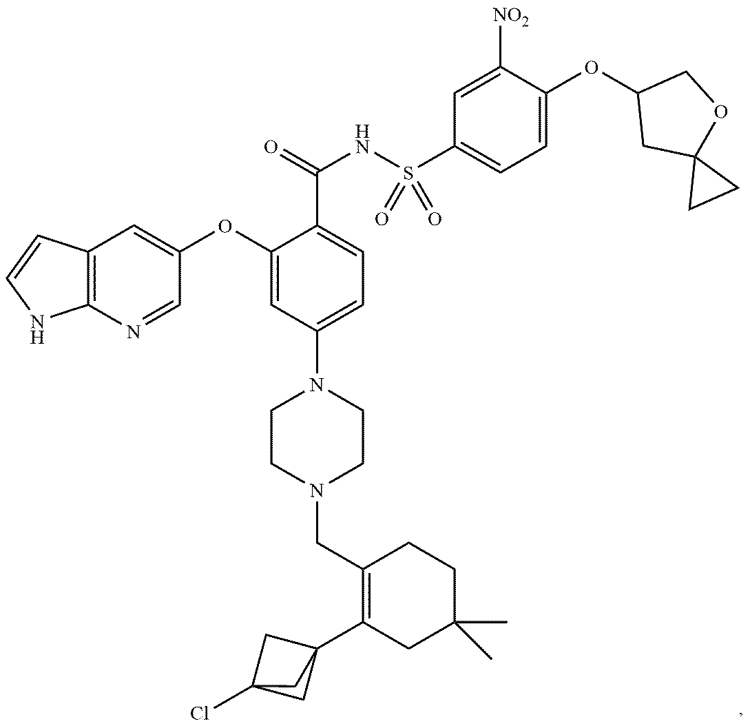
C12=C(N=CC(OC3=CC(N4CCN(CC5=C(C67CC(Cl)(C6)C7)CC(C)(C)CC5)CC4)=CC=C3C(NS(C3=CC=C(OC4CC5(OC4)CC5)C([NO2])=C3)(=O)=O)=O)=C1)NC=C2
